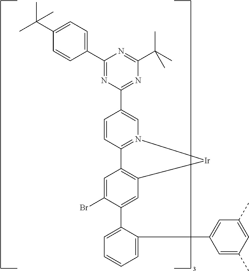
C1(C2=NC(C3=CN4=C(C=C3)C3=C(C=C(C5=CC=CC=C5C5=CC(C)=CC(C)=C5)C(Br)=C3)[Ir]4)=NC(C(C)(C)C)=N2)=CC=C(C(C)(C)C)C=C1
